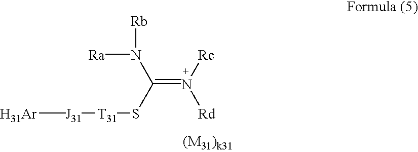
[H31Ar][J31][T31]SC(N([Ra])[Rb])=[N+]([Rc])[Rd]
